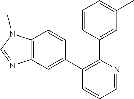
C12=C(C=C(C3=C(C4=CC(C)=CC=C4)N=CC=C3)C=C1)N=CN2C
